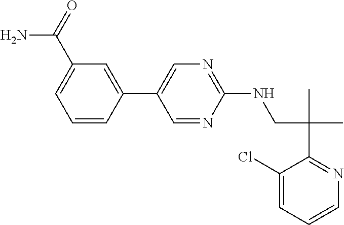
C1(NCC(C2=NC=CC=C2Cl)(C)C)=NC=C(C2=CC(C(=O)N)=CC=C2)C=N1
